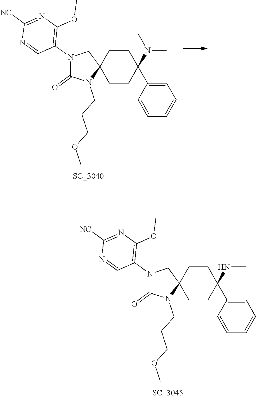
C1CC2(CCC1(C1=CC=CC=C1)NC)CN(C1=C(OC)N=C([NC])N=C1)C(=O)N2CCCOC.C1CC2(CCC1(C1=CC=CC=C1)N(C)C)CN(C1=C(OC)N=C([NC])N=C1)C(=O)N2CCCOC
